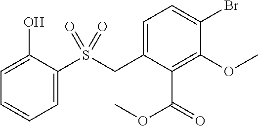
C1=C(CS(C2=CC=CC=C2O)(=O)=O)C(C(=O)OC)=C(OC)C(Br)=C1
